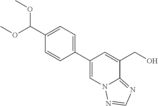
C1(C(OC)OC)=CC=C(C2=CN3C(=NC=N3)C(CO)=C2)C=C1
